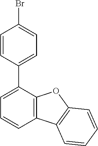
C1=CC(C2=CC=CC3=C2OC2=C3C=CC=C2)=CC=C1Br
